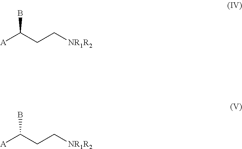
[A]C(CC[NR1R2])B.[A]C(CC[NR1R2])B
